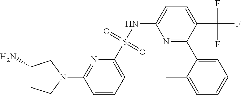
N1(C2=NC(S(NC3=CC=C(C(F)(F)F)C(C4=CC=CC=C4C)=N3)(=O)=O)=CC=C2)CC(N)CC1
